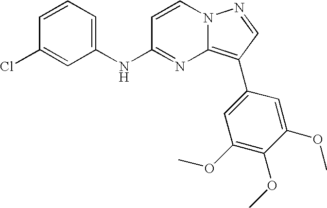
C1(NC2=NC3=C(C4=CC(OC)=C(OC)C(OC)=C4)C=NN3C=C2)=CC=CC(Cl)=C1
